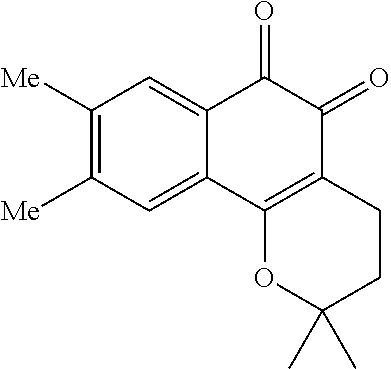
C1([Me])=C([Me])C=C2C(=C1)C(=O)C(=O)C1=C2OC(C)(C)CC1
